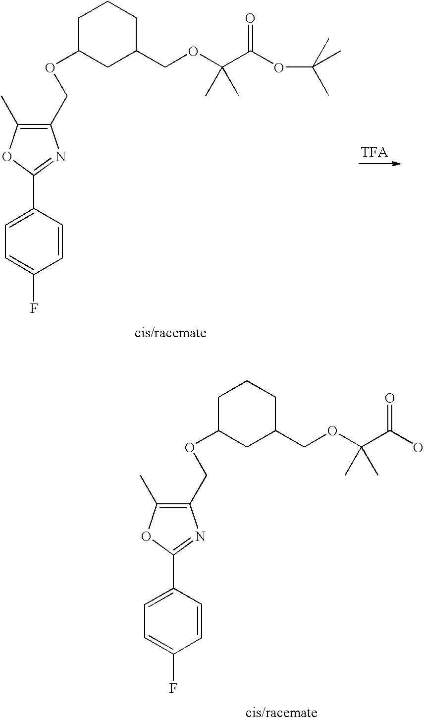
C1(COC2CC(COC(C(OC(C)(C)C)=O)(C)C)CCC2)=C(C)OC(C2=CC=C(F)C=C2)=N1.C1(COC2CC(COC(C(O)=O)(C)C)CCC2)=C(C)OC(C2=CC=C(F)C=C2)=N1
